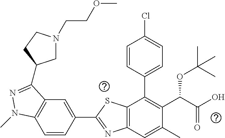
C1=CC(C2=NC3=C(S2)C(C2=CC=C(Cl)C=C2)=C(C(C(O)=O)OC(C)(C)C)C(C)=C3)=CC2=C1N(C)N=C2C1CN(CCOC)CC1
